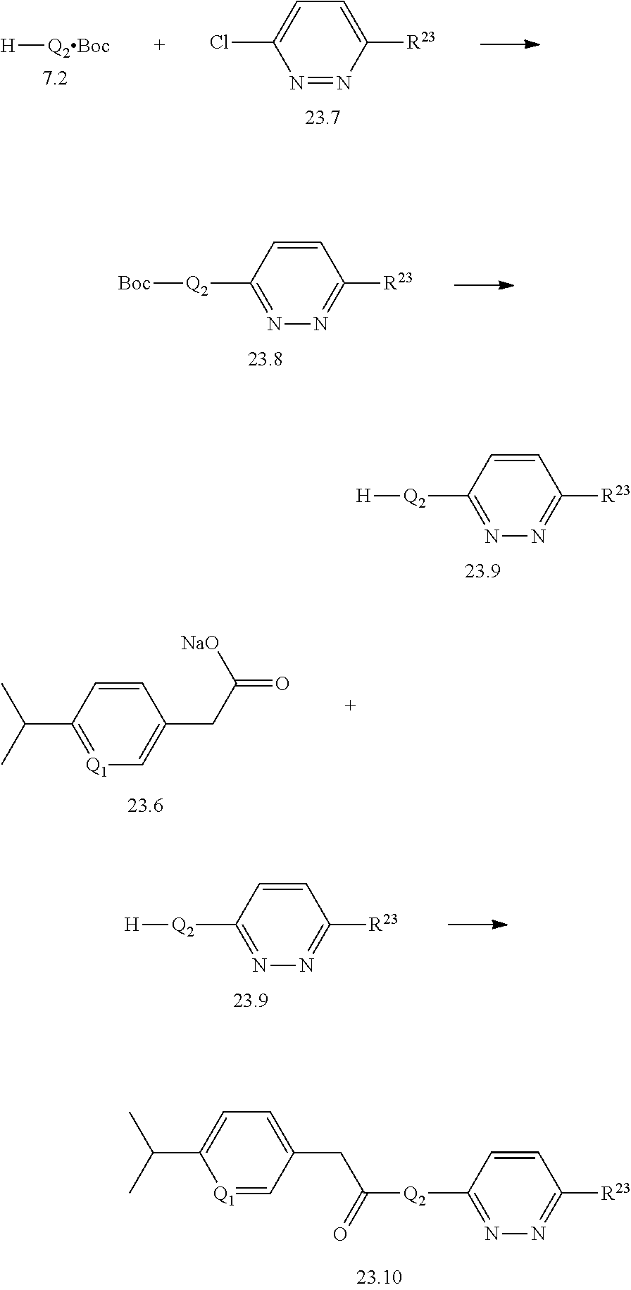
N1=C([Q2][H])C=CC([R23])=N1.[H][Q2Boc].N1=NC([R23])=CC=C1Cl.N1=C([Q2][Boc])C=CC([R23])=N1.[Q1]1=C(C(C)C)C=CC(CC(=O)[NaO])=C1.N1=C([Q2][H])C=CC([R23])=N1.N1=C([Q2]C(CC2=CC=C(C(C)C)[Q1]=C2)=O)C=CC([R23])=N1
